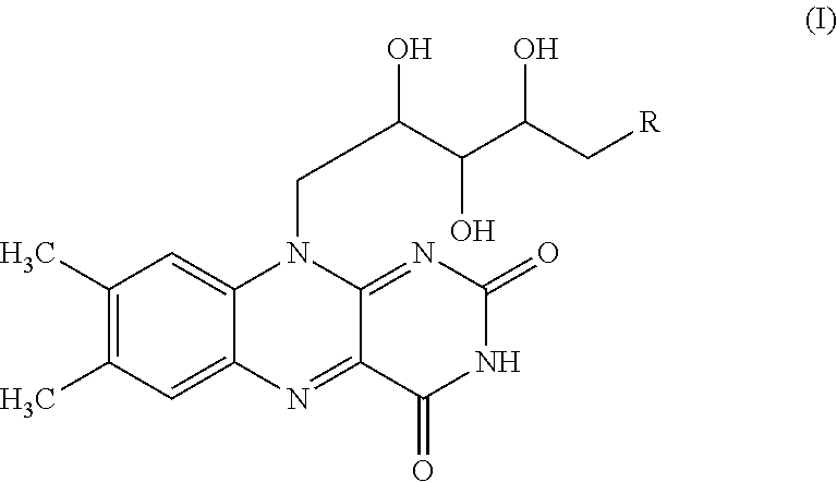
C1(C)=C(C)C=C2C(=C1)N(CC(C(O)C(O)C[R])O)C1=NC(=O)NC(=O)C1=N2
